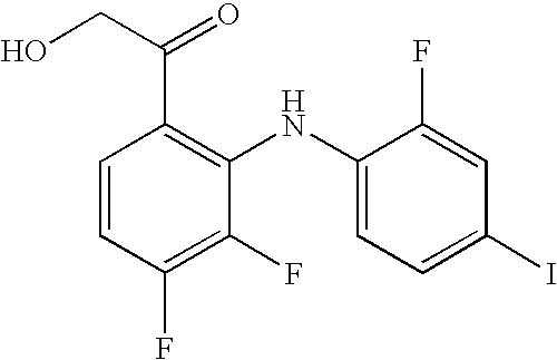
C1=CC(F)=C(F)C(NC2=CC=C(I)C=C2F)=C1C(CO)=O
